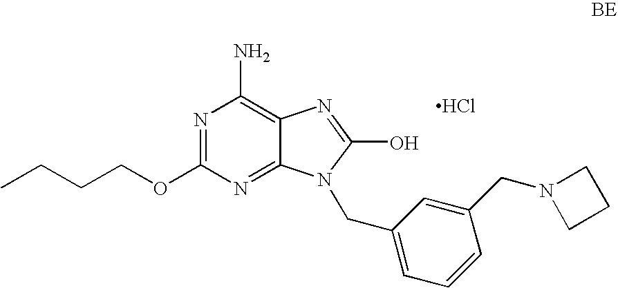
N1=C(OCCCC)N=C2C(=C1N)N=C(O)N2CC1=CC=CC(CN2CCC2)=C1.Cl
